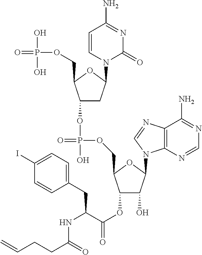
C1(OP(=O)(OCC2C(OC(=O)C(NC(CCC=C)=O)CC3=CC=C(I)C=C3)C(O)C(N3C4=C(N=C3)C(N)=NC=N4)O2)O)CC(N2C(=O)N=C(N)C=C2)OC1COP(=O)(O)O
